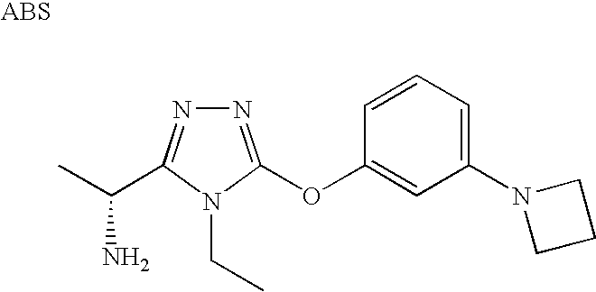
N1=C(OC2=CC(N3CCC3)=CC=C2)N(CC)C(C(C)N)=N1
